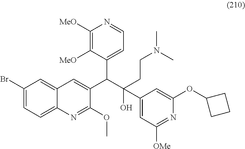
C1(Br)=CC=C2C(=C1)C=C(C(C(O)(C1=CC([OMe])=NC(OC3CCC3)=C1)CCN(C)C)C1=CC=NC([MeO])=C1[MeO])C(OC)=N2
